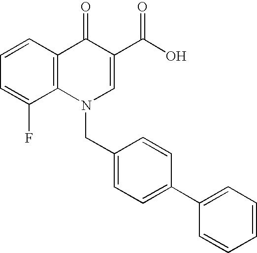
C12=C(C=CC=C1F)C(=O)C(C(O)=O)=CN2CC1=CC=C(C2=CC=CC=C2)C=C1
